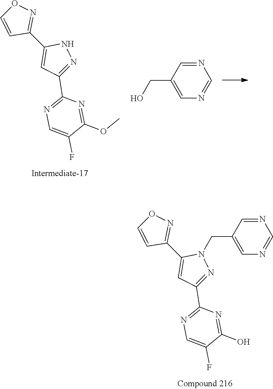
C1(C2=NOC=C2)=CC(C2=NC=C(F)C(O)=N2)=NN1CC1=CN=CN=C1.C1(C2=NOC=C2)=CC(C2=NC=C(F)C(OC)=N2)=NN1.N1=CC(CO)=CN=C1
